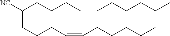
CCCCCC=CCCCC([NC])CCCC=CCCCCC
